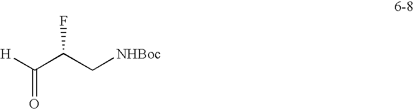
[H]C(C(C[NHBoc])F)=O
